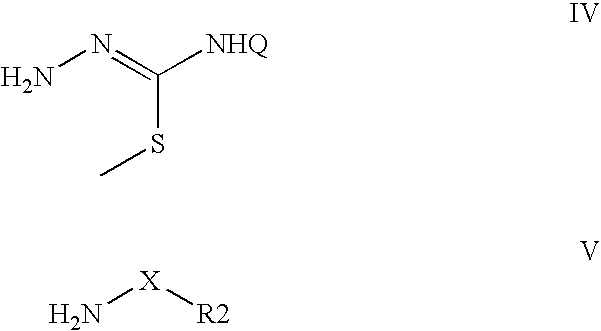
C(SC)(=NN)[NHQ].N[X][R2]
